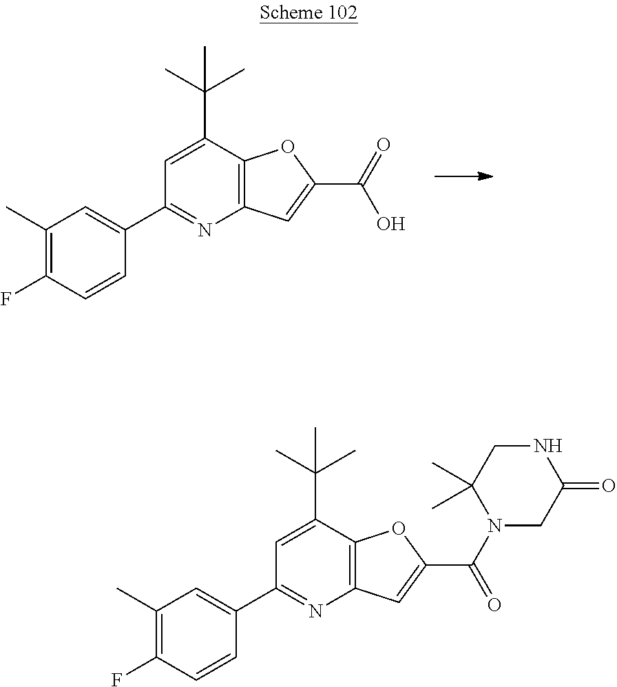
C1(C2=CC(C)=C(F)C=C2)=NC2=C(C(C(C)(C)C)=C1)OC(C(O)=O)=C2.C1(C2=CC(C)=C(F)C=C2)=NC2=C(C(C(C)(C)C)=C1)OC(C(N1C(C)(C)CNC(=O)C1)=O)=C2
